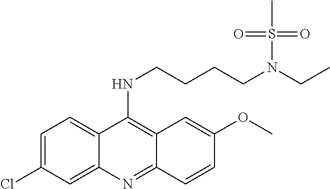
C1=C(Cl)C=C2C(=C1)C(NCCCCN(S(=O)(=O)C)CC)=C1C(=N2)C=CC(OC)=C1
